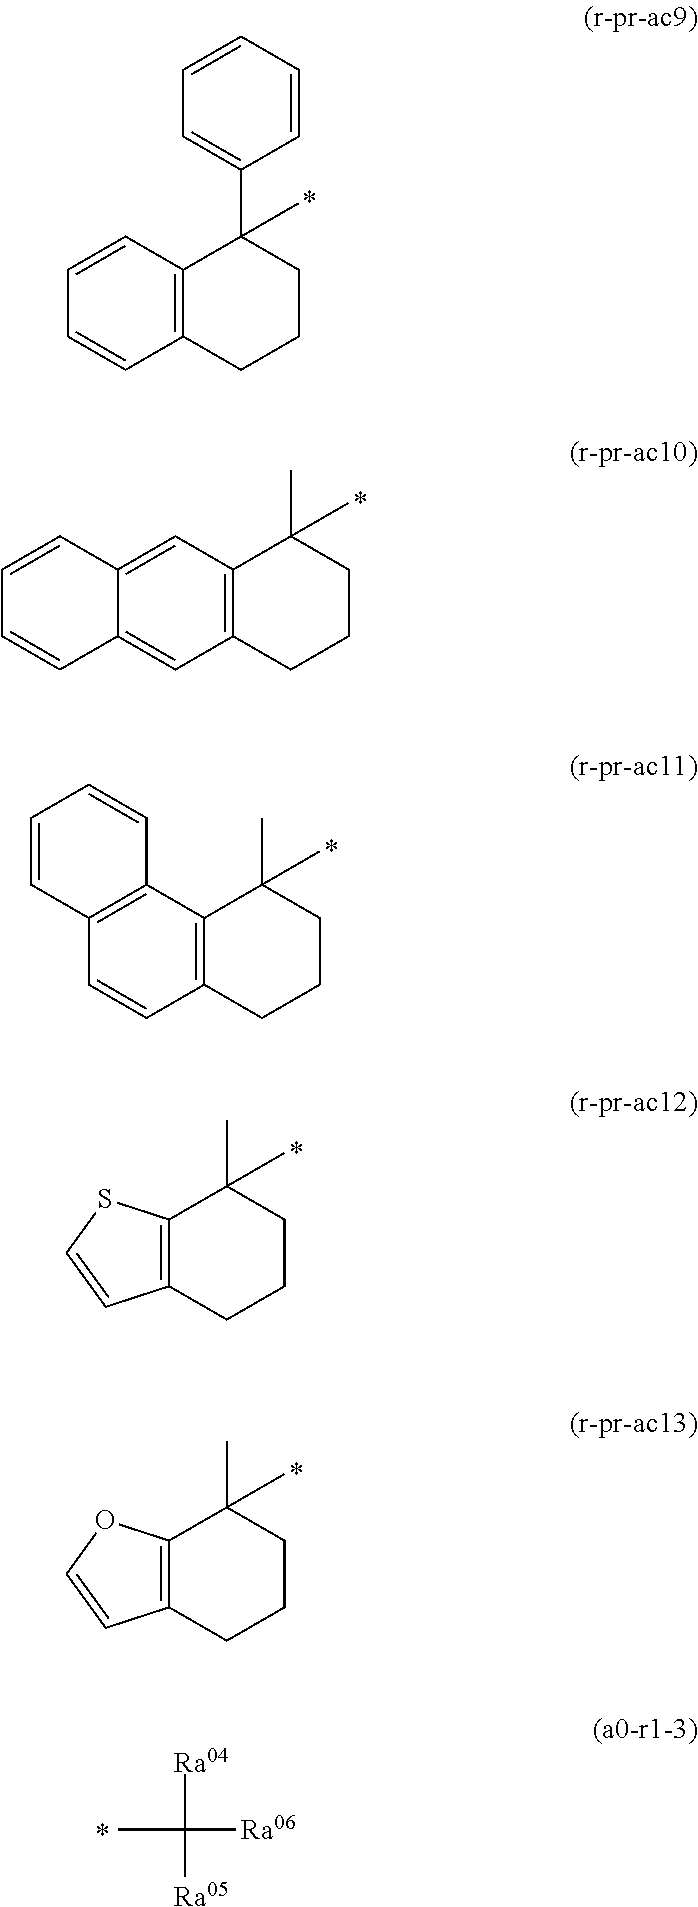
C1=CC=CC2=C1C(C1=CC=CC=C1)(C)CCC2.C1=C2C(=CC3=C1C(C)(C)CCC3)C=CC=C2.C12=C(C=CC3=C1C(C)(C)CCC3)C=CC=C2.C12=C(C(C)(C)CCC1)SC=C2.C12=C(C(C)(C)CCC1)OC=C2.CC([Ra06])([Ra04])[Ra05]
